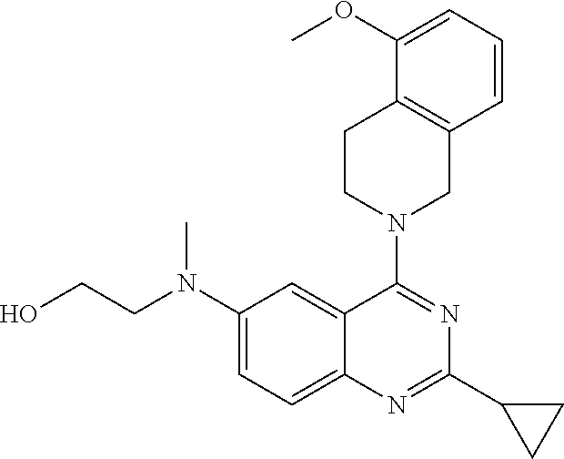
C(N(C1=CC=C2C(=C1)C(N1CC3=C(CC1)C(OC)=CC=C3)=NC(C1CC1)=N2)C)CO
